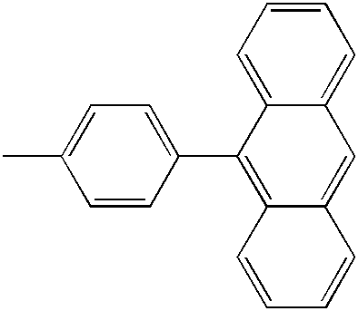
C1=C(C)C=CC(C2=C3C(=CC4=CC=CC=C24)C=CC=C3)=C1
